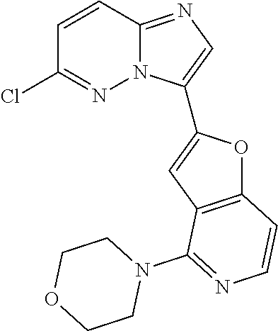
C12=C(C=C(C3=CN=C4N3N=C(Cl)C=C4)O1)C(N1CCOCC1)=NC=C2
